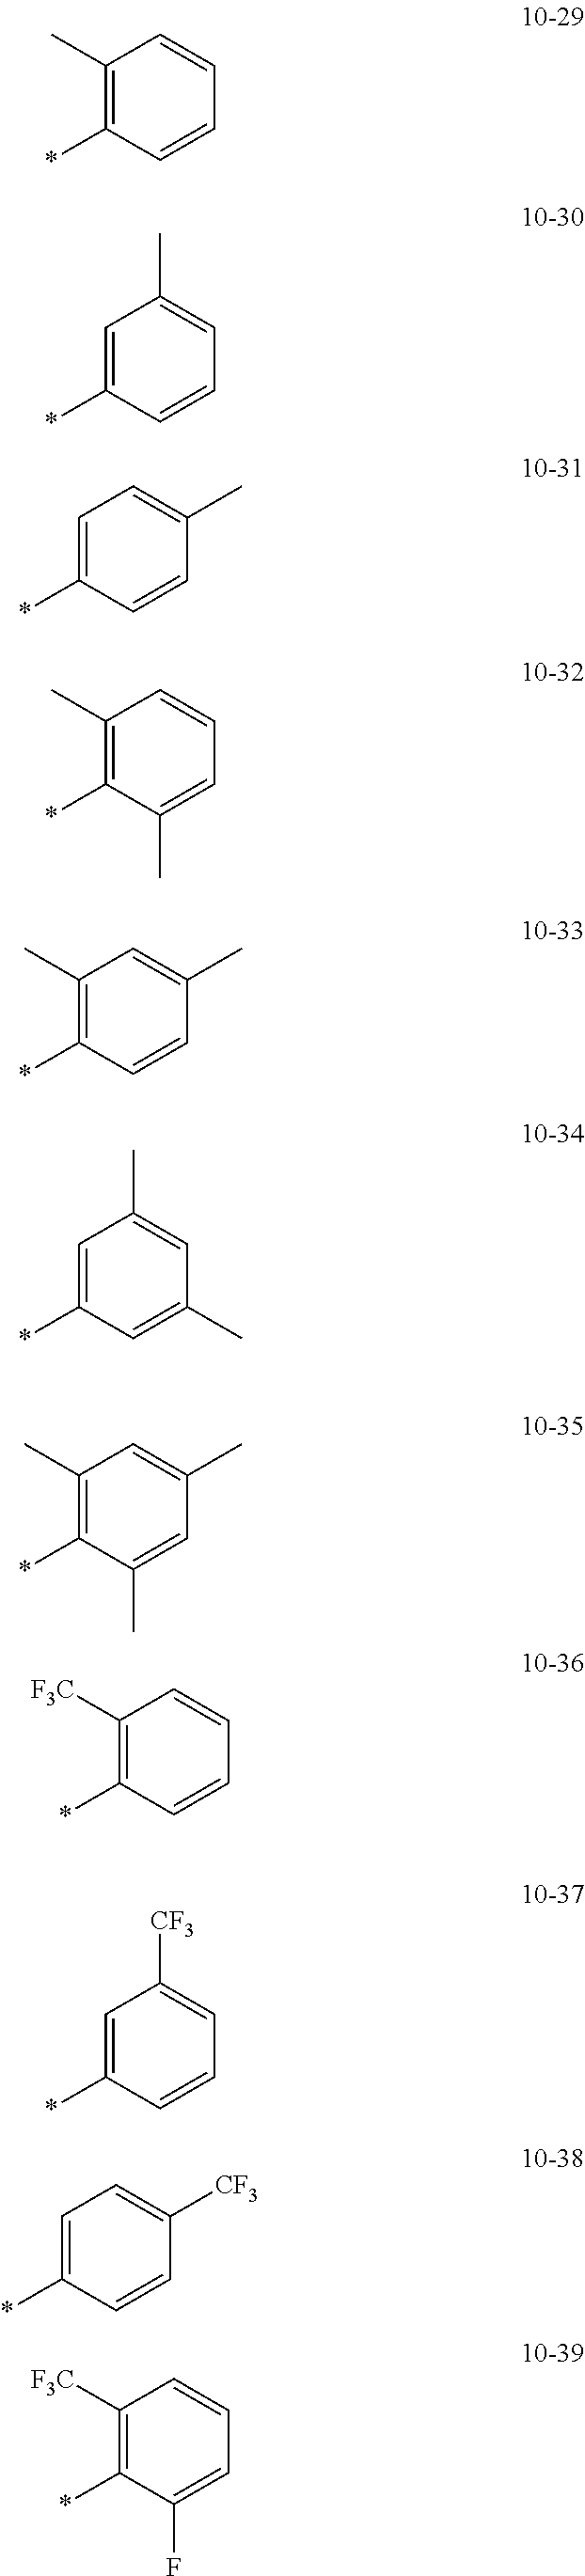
C1(C)=C(*)C=CC=C1.C1=C(*)C=CC=C1C.C1=C(*)C=CC(C)=C1.C1(C)=C(*)C(C)=CC=C1.C1(C)=C(*)C=CC(C)=C1.C1=C(*)C=C(C)C=C1C.C1(C)=C(*)C(C)=CC(C)=C1.C1([F3C])=C(*)C=CC=C1.C1=C(*)C=CC=C1[CF3].C1=C(*)C=CC([CF3])=C1.C1([F3C])=C(*)C(F)=CC=C1
